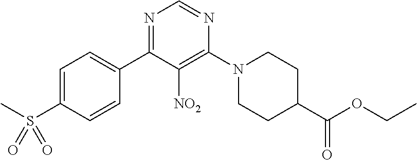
C1=C(S(C)(=O)=O)C=CC(C2=NC=NC(N3CCC(C(OCC)=O)CC3)=C2[NO2])=C1
